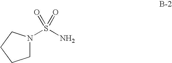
N1(S(N)(=O)=O)CCCC1
